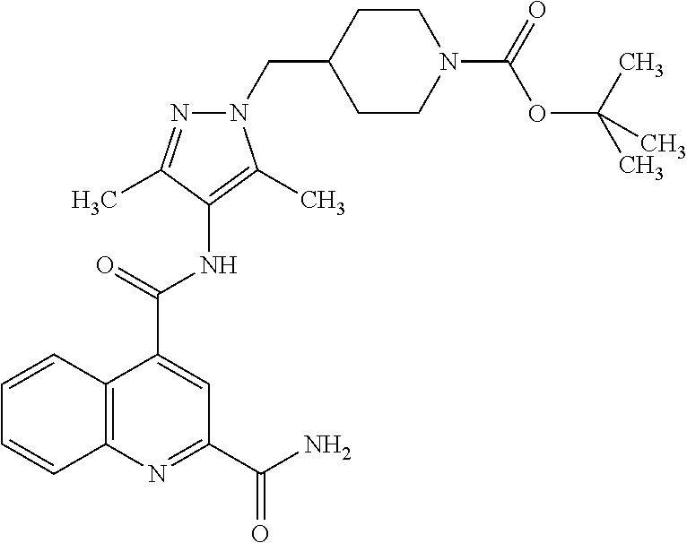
C12=C(N=C(C(=O)N)C=C1C(=O)NC1=C(C)N(CC3CCN(C(OC(C)(C)C)=O)CC3)N=C1C)C=CC=C2
